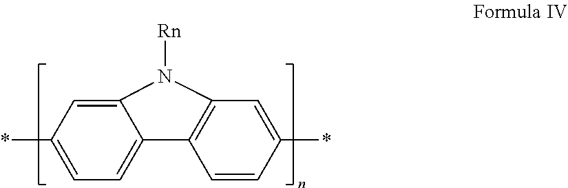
C12=CC(*)=CC=C1C1=C(C=C(*)C=C1)N2[Rn]
